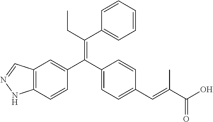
C12=C(C=CC(C(C3=CC=C(C=C(C(=O)O)C)C=C3)=C(CC)C3=CC=CC=C3)=C1)NN=C2
